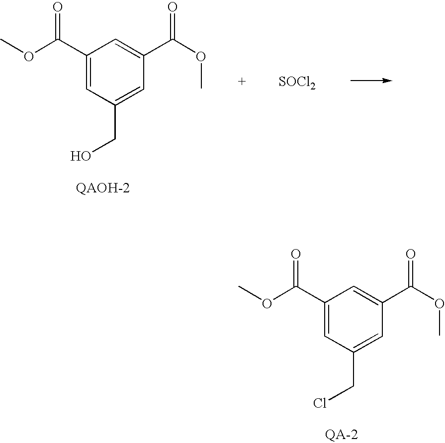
O=C(C1=CC(CO)=CC(C(OC)=O)=C1)OC.[SOCl2].O=C(C1=CC(CCl)=CC(C(OC)=O)=C1)OC
